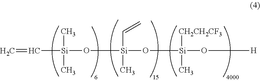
[Si](O[Si](O[Si](O[H])(C)[CH2CH2CF3])(C=C)C)(C=C)(C)C
